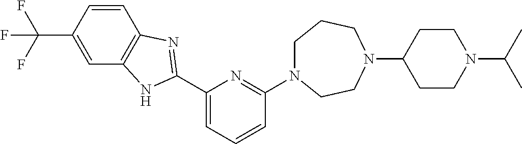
C1(C2=NC3=C(C=C(C(F)(F)F)C=C3)N2)=CC=CC(N2CCCN(C3CCN(C(C)C)CC3)CC2)=N1
